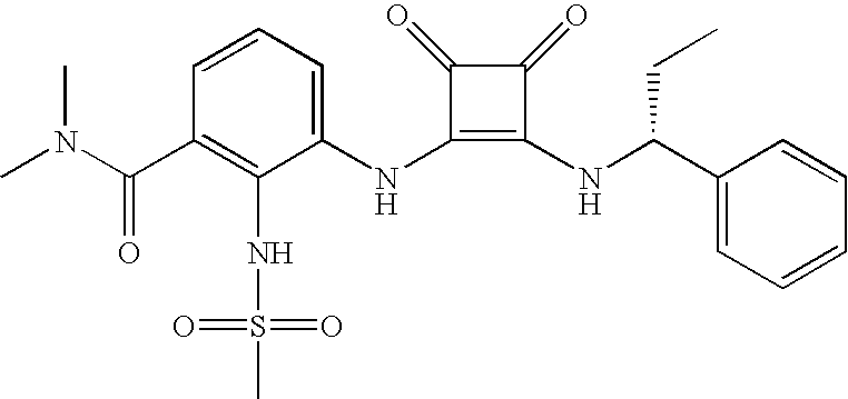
N(C1=C(NC(C2=CC=CC=C2)CC)C(=O)C1=O)C1=CC=CC(C(N(C)C)=O)=C1NS(C)(=O)=O
